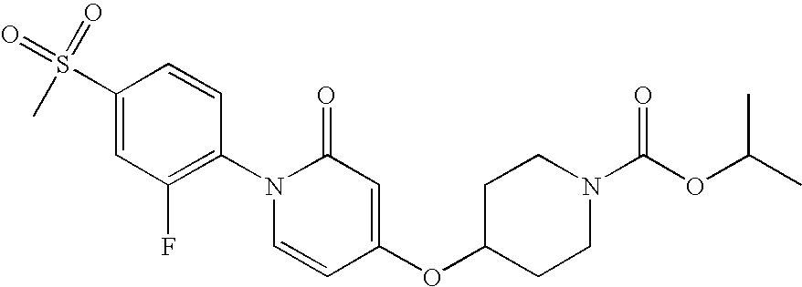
C1(S(=O)(=O)C)=CC(F)=C(N2C=CC(OC3CCN(C(OC(C)C)=O)CC3)=CC2=O)C=C1
